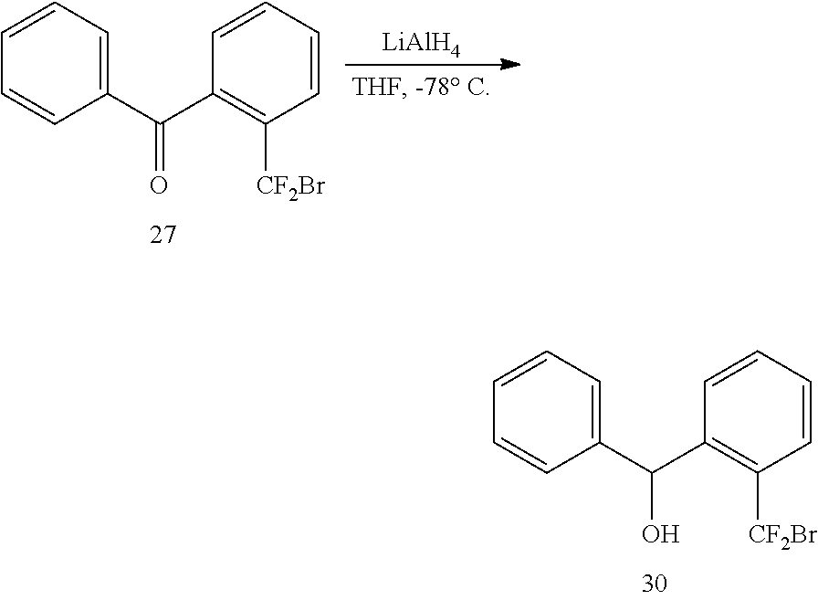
C1=CC=C(C(C2=C([CF2Br])C=CC=C2)O)C=C1.C1=CC=C(C(C2=C([CF2Br])C=CC=C2)=O)C=C1.[LiAlH4]
